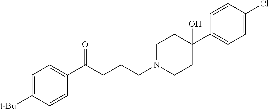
C1=C([t-Bu])C=CC(C(CCCN2CCC(C3=CC=C(Cl)C=C3)(O)CC2)=O)=C1
